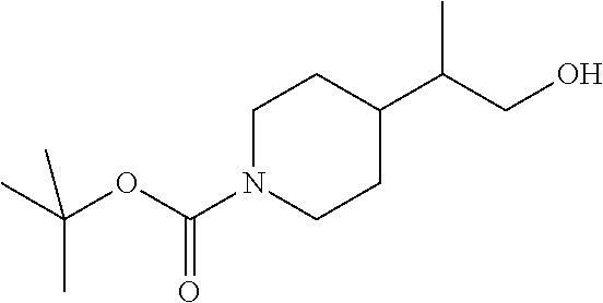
C1N(C(OC(C)(C)C)=O)CCC(C(CO)C)C1
